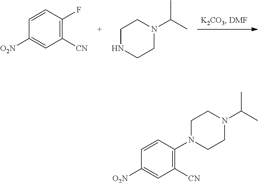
C1([O2N])=CC([CN])=C(F)C=C1.N1CCN(C(C)C)CC1.C1([O2N])=CC([CN])=C(N2CCN(C(C)C)CC2)C=C1
